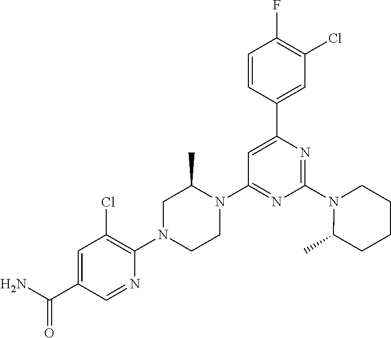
C1=C(C(N)=O)C=NC(N2CCN(C3=NC(N4C(C)CCCC4)=NC(C4=CC(Cl)=C(F)C=C4)=C3)C(C)C2)=C1Cl
